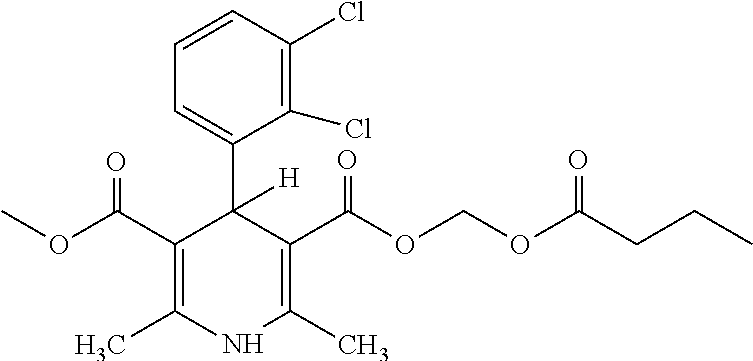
N1C(C)=C(C(OCOC(CCC)=O)=O)C(C2=CC=CC(Cl)=C2Cl)([H])C(C(OC)=O)=C1C
